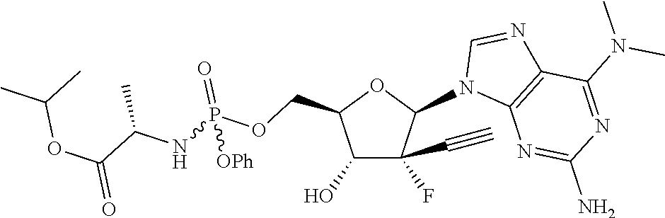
N1=C(N(C)C)C2=C(N=C1N)N(C1OC(COP([OPh])(=O)NC(C(OC(C)C)=O)C)C(O)C1(F)C#C)C=N2
